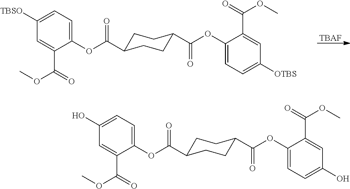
C1(OC(=O)C2CCC(C(OC3=CC=C([OTBS])C=C3C(=O)OC)=O)CC2)=CC=C([TBSO])C=C1C(=O)OC.[TBAF].C1(OC(=O)C2CCC(C(OC3=CC=C(O)C=C3C(=O)OC)=O)CC2)=CC=C(O)C=C1C(=O)OC
